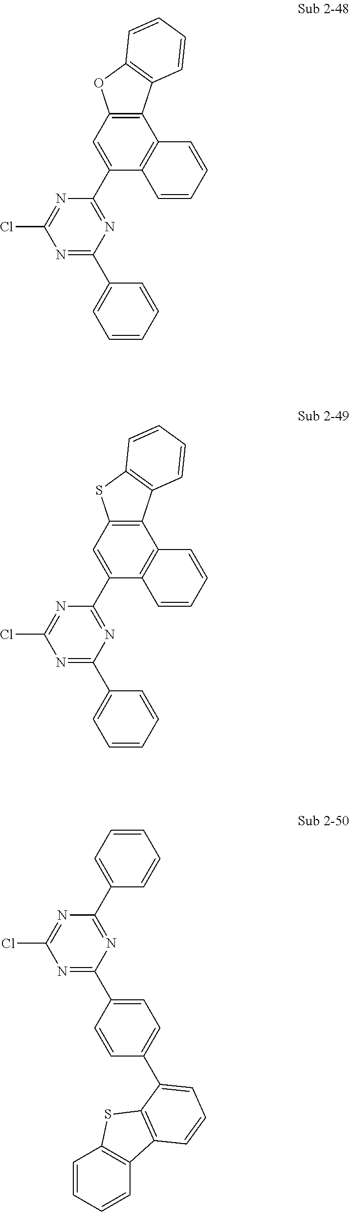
C1=CC=CC(C2=NC(Cl)=NC(C3=CC4=C(C5=C3C=CC=C5)C3=C(O4)C=CC=C3)=N2)=C1.C1=CC=CC(C2=NC(Cl)=NC(C3=CC4=C(C5=C3C=CC=C5)C3=C(S4)C=CC=C3)=N2)=C1.C1=CC=CC2=C1SC1=C2C=CC=C1C1=CC=C(C2=NC(Cl)=NC(C3=CC=CC=C3)=N2)C=C1
